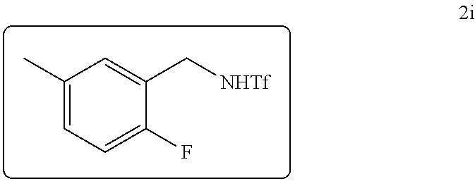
C1(C)=CC=C(F)C(C[NHTf])=C1
